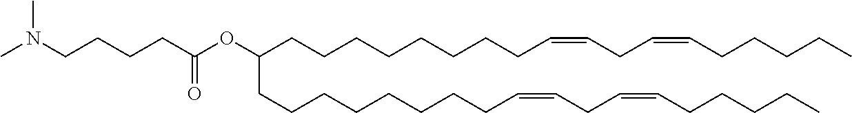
C(CCC(OC(CCCCCCCCC=CCC=CCCCCC)CCCCCCCCC=CCC=CCCCCC)=O)CN(C)C
